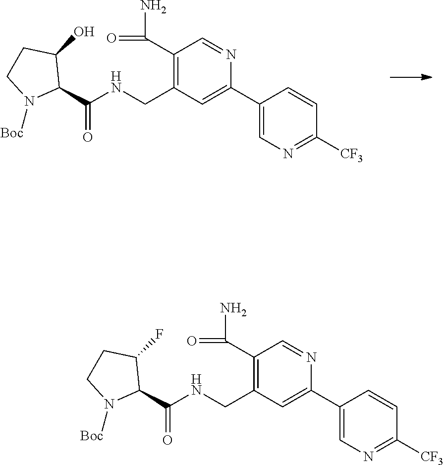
C1(C2=CC(CNC(C3C(O)CCN3[Boc])=O)=C(C(=O)N)C=N2)=CN=C([CF3])C=C1.C1(C2=CC(CNC(C3C(F)CCN3[Boc])=O)=C(C(=O)N)C=N2)=CN=C([CF3])C=C1
